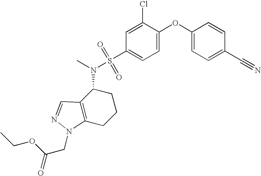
C1(OC2=CC=C(S(N(C)C3C4=C(CCC3)N(CC(=O)OCC)N=C4)(=O)=O)C=C2Cl)=CC=C(C#N)C=C1
